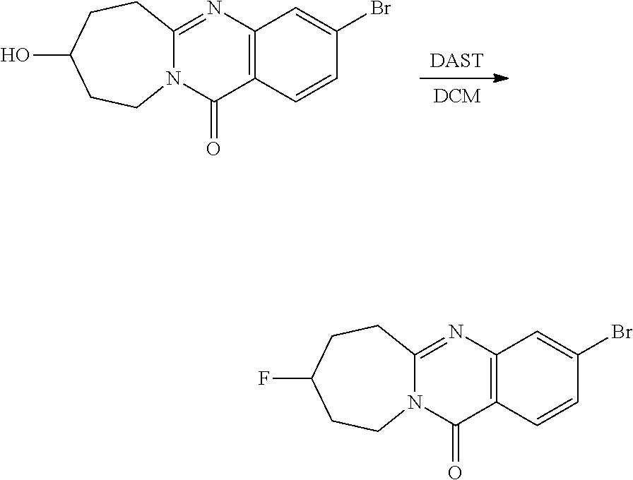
[DCM].[DAST].C12=C(N=C3N(C1=O)CCC(O)CC3)C=C(Br)C=C2.C12=C(N=C3N(C1=O)CCC(F)CC3)C=C(Br)C=C2
